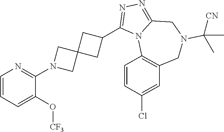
C1=CC=C(O[CF3])C(N2CC3(C2)CC(C2=NN=C4N2C2=C(CN(C([CN])(C)C)C4)C=C(Cl)C=C2)C3)=N1
